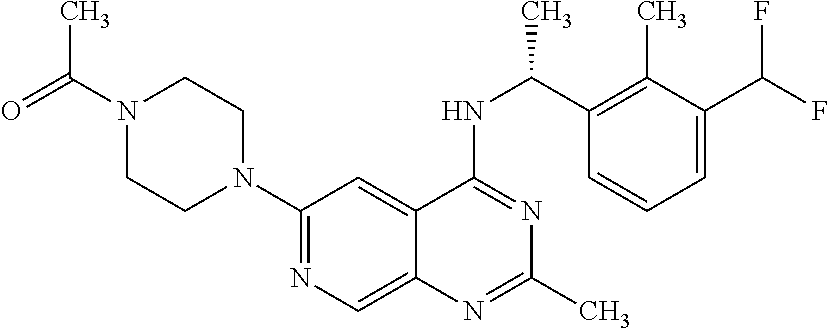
N1(C(=O)C)CCN(C2=NC=C3C(=C2)C(NC(C2=C(C)C(C(F)F)=CC=C2)C)=NC(C)=N3)CC1
